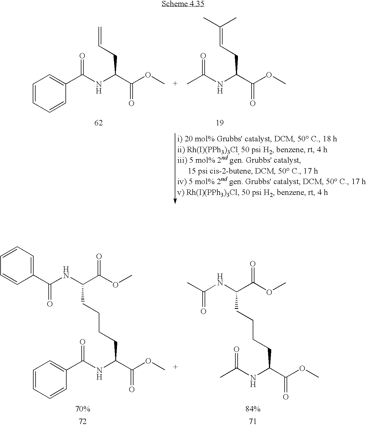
C1=CC=CC(C(NC(C(OC)=O)CCCCC(NC(C2=CC=CC=C2)=O)C(OC)=O)=O)=C1.CC(NC(C(OC)=O)CCCCC(NC(C)=O)C(OC)=O)=O.C1=CC=CC(C(NC(C(OC)=O)CC=C)=O)=C1.CC(NC(C(OC)=O)CC=C(C)C)=O
